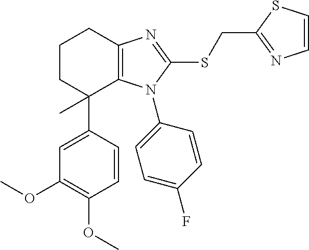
C1=CC(C2(C)C3=C(N=C(SCC4=NC=CS4)N3C3=CC=C(F)C=C3)CCC2)=CC(OC)=C1OC
